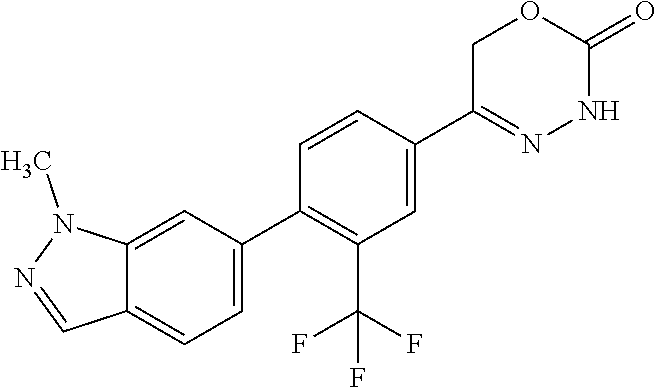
C1=CC(C2=NNC(=O)OC2)=CC(C(F)(F)F)=C1C1=CC=C2C(=C1)N(C)N=C2
